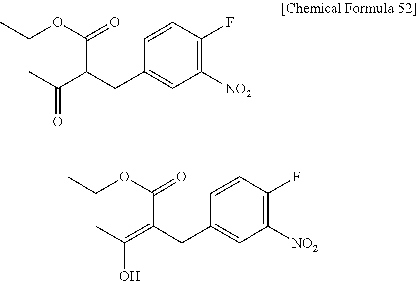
C1(CC(C(=O)OCC)C(=O)C)=CC([NO2])=C(F)C=C1.C1(CC(C(=O)OCC)=C(O)C)=CC([NO2])=C(F)C=C1
